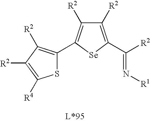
N(=C([R2])C1=C([R2])C([R2])=C(C2=C([R2])C([R2])=C([R4])S2)[Se]1)[R1]
